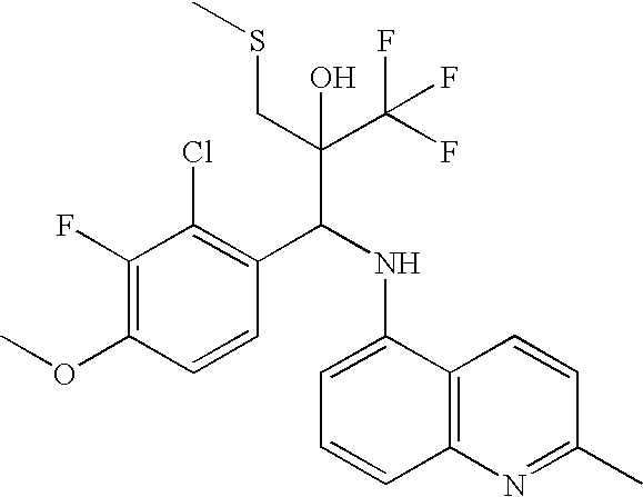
C1(F)=C(OC)C=CC(C(NC2=CC=CC3=C2C=CC(C)=N3)C(C(F)(F)F)(CSC)O)=C1Cl
